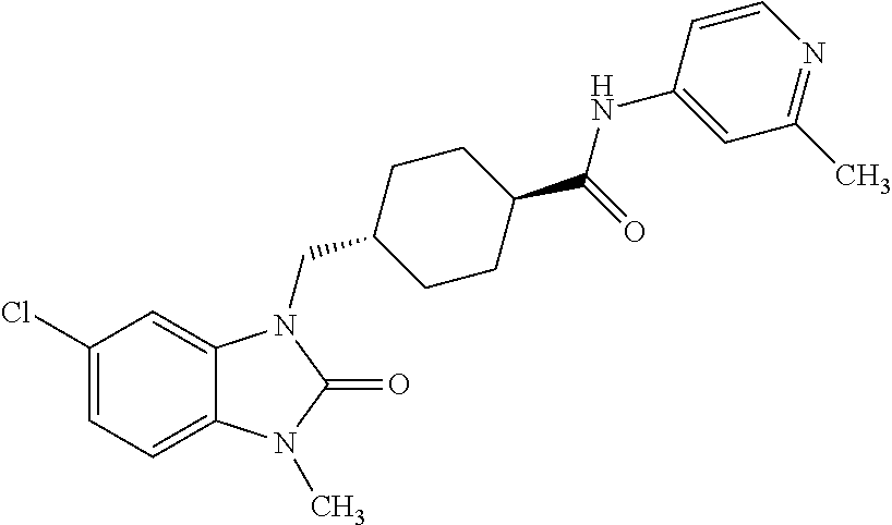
C1(Cl)=CC=C2C(=C1)N(CC1CCC(C(=O)NC3=CC(C)=NC=C3)CC1)C(=O)N2C
